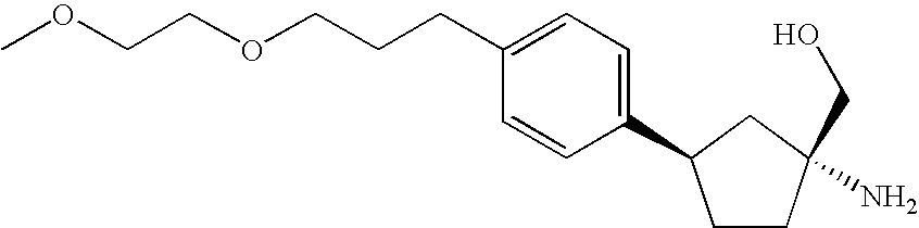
C1CC(CO)(N)CC1C1=CC=C(CCCOCCOC)C=C1
